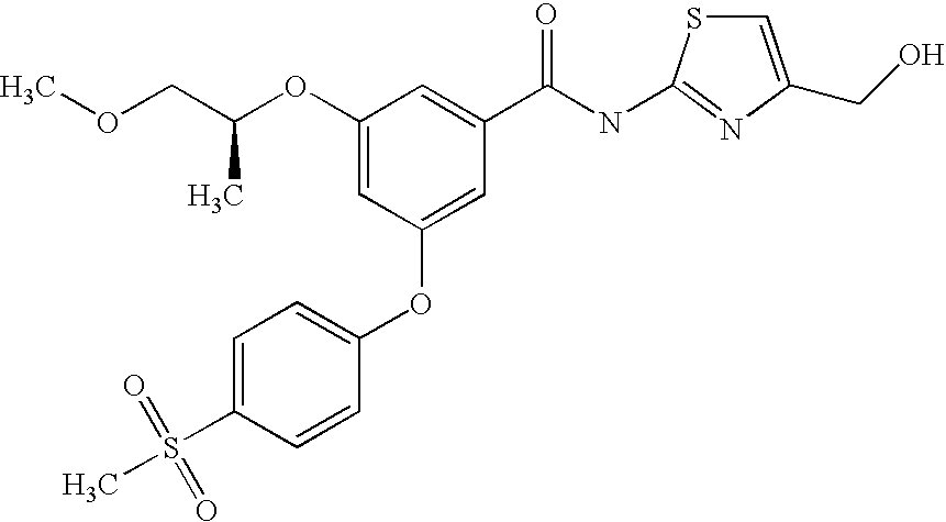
C1(OC(COC)C)=CC(OC2=CC=C(S(C)(=O)=O)C=C2)=CC(C(NC2=NC(CO)=CS2)=O)=C1
